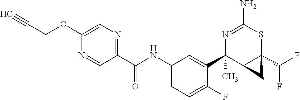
N1=C(N)SC2(C(F)F)C(C1(C1=CC(NC(C3=NC=C(OCC#C)N=C3)=O)=CC=C1F)C)C2
